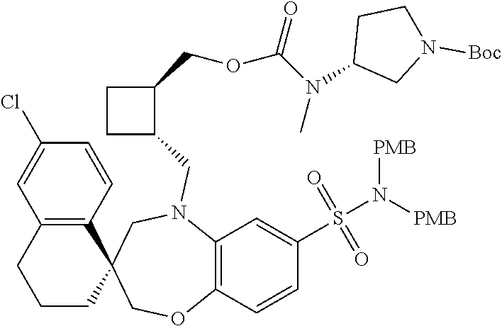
C12=C(C=CC(Cl)=C1)C1(CCC2)COC2=C(N(CC3C(COC(N(C)C4CN([Boc])CC4)=O)CC3)C1)C=C(S(N([PMB])[PMB])(=O)=O)C=C2
